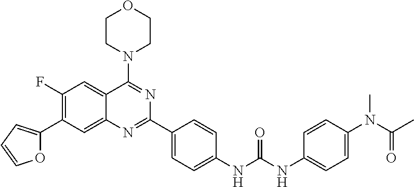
O1C(C2=C(F)C=C3C(=C2)N=C(C2=CC=C(NC(NC4=CC=C(N(C(C)=O)C)C=C4)=O)C=C2)N=C3N2CCOCC2)=CC=C1
